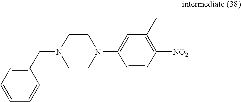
C1CN(CC2=CC=CC=C2)CCN1C1=CC(C)=C([NO2])C=C1
